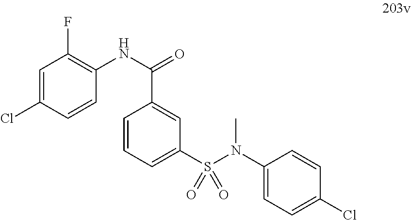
C1=C(Cl)C=CC(NC(=O)C2=CC(S(N(C3=CC=C(Cl)C=C3)C)(=O)=O)=CC=C2)=C1F
